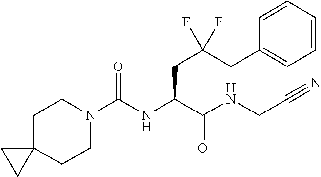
C1CN(C(NC(C(NCC#N)=O)CC(CC2=CC=CC=C2)(F)F)=O)CCC12CC2
